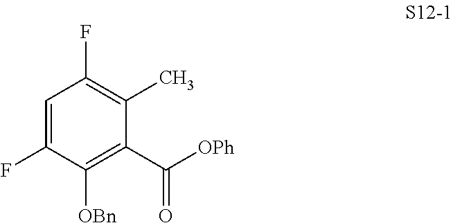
C1=C(F)C([OBn])=C(C([OPh])=O)C(C)=C1F
